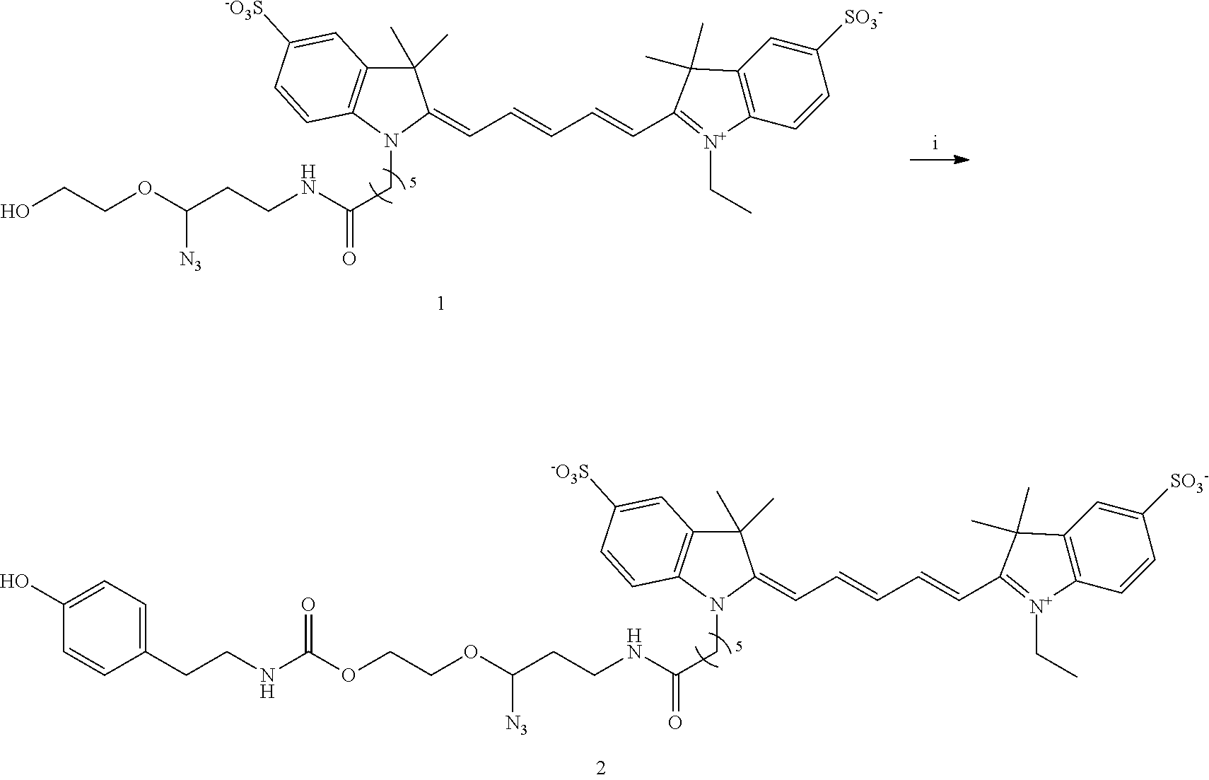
C1(C)(C)C2=C(N(CC(=O)NCCC(OCCOC(NCCC3=CC=C(O)C=C3)=O)[N3])C1=CC=CC=CC1=[N+](CC)C3=C(C=C([SO3-])C=C3)C1(C)C)C=CC([-O3S])=C2.C1(C)(C)C2=C(N(CC(=O)NCCC(OCCO)[N3])C1=CC=CC=CC1=[N+](CC)C3=C(C=C([SO3-])C=C3)C1(C)C)C=CC([-O3S])=C2
